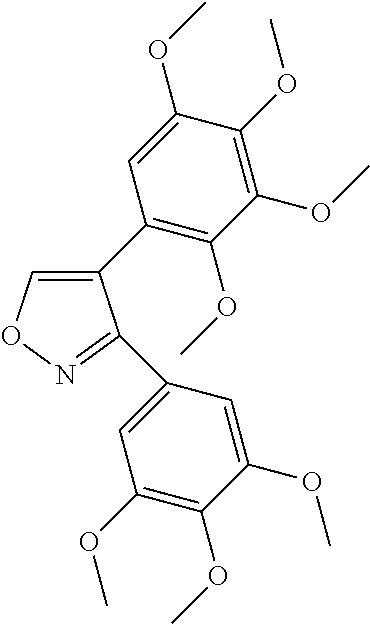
C1(C2=C(OC)C(OC)=C(OC)C(OC)=C2)=CON=C1C1=CC(OC)=C(OC)C(OC)=C1
